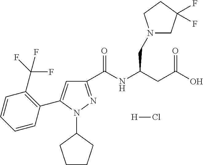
C1(C(NC(CC(O)=O)CN2CC(F)(F)CC2)=O)=NN(C2CCCC2)C(C2=C(C(F)(F)F)C=CC=C2)=C1.[H]Cl
